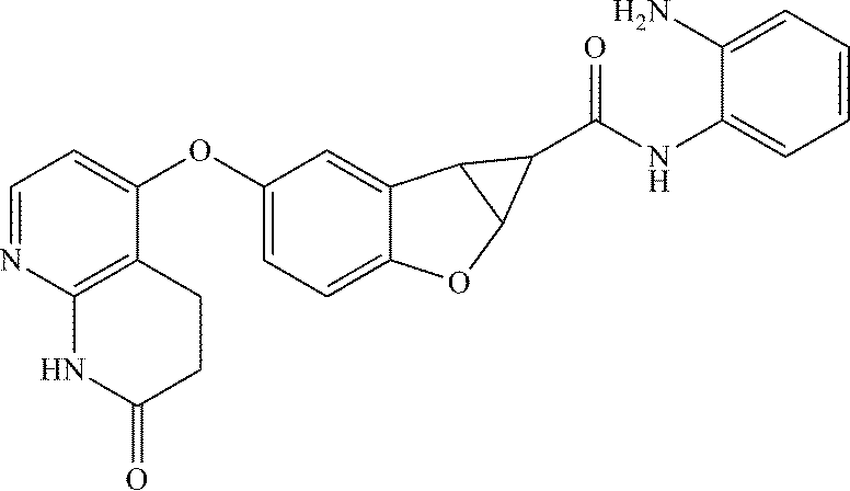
C12=CC=C(OC3=CC=NC4=C3CCC(=O)N4)C=C1C1C(O2)C1C(=O)NC1=CC=CC=C1N
